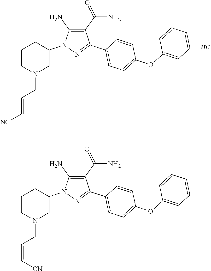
C1(C(N)=O)=C(N)N(C2CCCN(CC=C[NC])C2)N=C1C1=CC=C(OC2=CC=CC=C2)C=C1.C1(C(N)=O)=C(N)N(C2CCCN(CC=C[CN])C2)N=C1C1=CC=C(OC2=CC=CC=C2)C=C1
